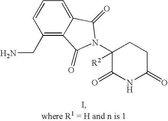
C1=CC(CN)=C2C(=C1)C(=O)N(C1([R2])C(=O)NC(=O)CC1)C2=O
